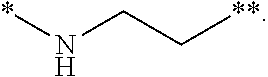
*NCC[**]
